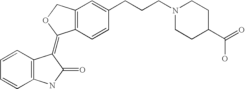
C12=C(C=CC(CCCN3CCC(C(=O)O)CC3)=C1)C(=C1C3=C(C=CC=C3)NC1=O)OC2
